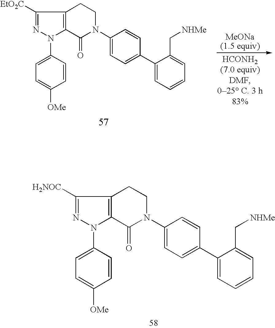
C1([H2NOC])=NN(C2=CC=C([OMe])C=C2)C2=C1CCN(C1=CC=C(C3=CC=CC=C3C[NHMe])C=C1)C2=O.C1([EtO2C])=NN(C2=CC=C([OMe])C=C2)C2=C1CCN(C1=CC=C(C3=CC=CC=C3C[NHMe])C=C1)C2=O
